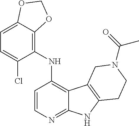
C1=C2C(=C(NC3=C4C(=NC=C3)NC3=C4CN(C(=O)C)CC3)C(Cl)=C1)OCO2
